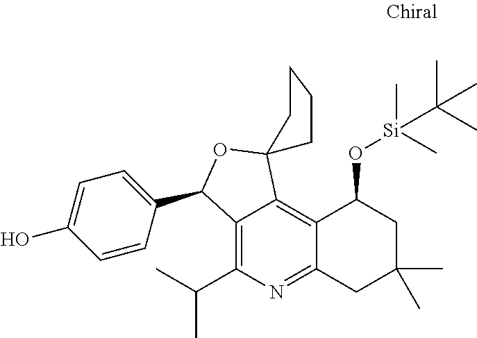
C12=C(C(C)C)N=C3C(=C1C1(OC2C2=CC=C(O)C=C2)CCCC1)C(O[Si](C)(C(C)(C)C)C)CC(C)(C)C3
